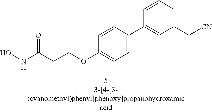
ONC(CCOC1=CC=C(C2=CC(C[CN])=CC=C2)C=C1)=O
